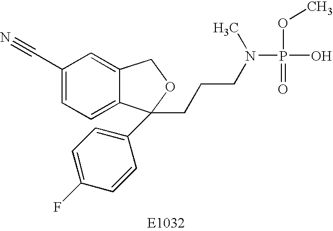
C1(C#N)=CC=C2C(=C1)COC2(C1=CC=C(F)C=C1)CCCN(P(OC)(=O)O)C
